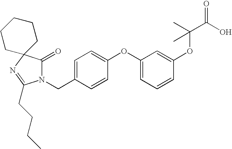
N1(CC2=CC=C(OC3=CC=CC(OC(C(O)=O)(C)C)=C3)C=C2)C(=O)C2(N=C1CCCC)CCCCC2
